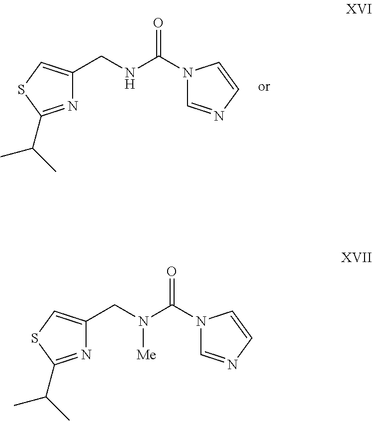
N1=C(C(C)C)SC=C1CNC(N1C=NC=C1)=O.N1=C(C(C)C)SC=C1CN(C(N1C=NC=C1)=O)[Me]
